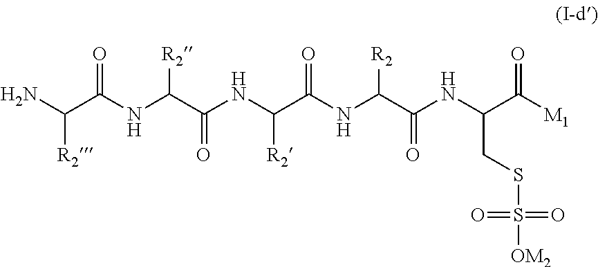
N(C(C(NC(C(NC(C(NC(C([M1])=O)CSS([OM2])(=O)=O)=O)[R2])=O)[R2])=O)[R2])C(C([R2])N)=O
